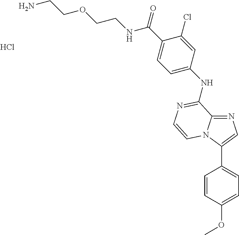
C12=NC=C(C3=CC=C(OC)C=C3)N1C=CN=C2NC1=CC=C(C(NCCOCCN)=O)C(Cl)=C1.Cl
